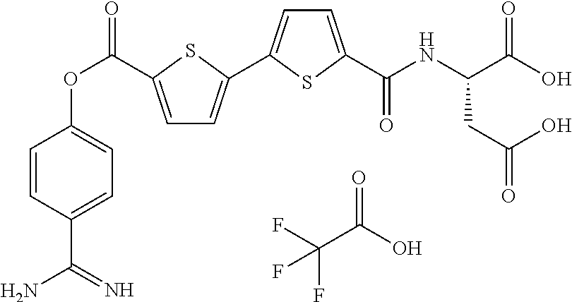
FC(C(O)=O)(F)F.C1=C(C(OC2=CC=C(C(=N)N)C=C2)=O)SC(C2=CC=C(C(NC(C(O)=O)CC(=O)O)=O)S2)=C1
